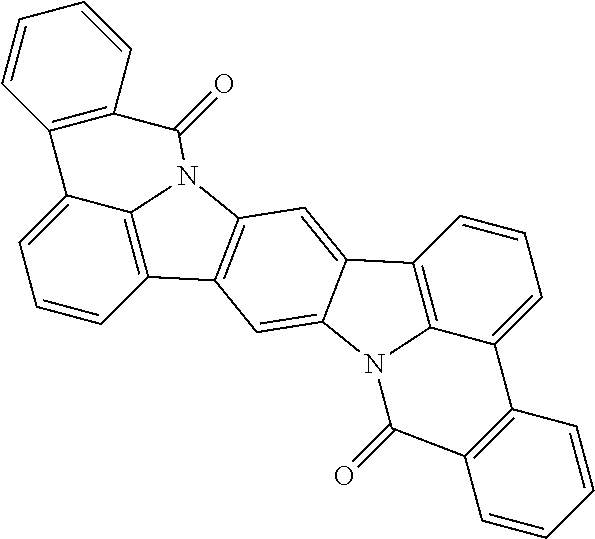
C1=CC2=C3C(=C1)C1=C(C=CC=C1)C(=O)N3C1=C2C=C2C(=C1)C1=C3N2C(=O)C2=C(C3=CC=C1)C=CC=C2
